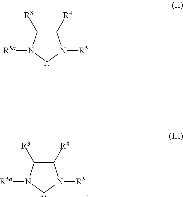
C1([R4])=C([R3])N([R5a])CN1[R5].C1([R4])C([R3])N([R5a])CN1[R5]
